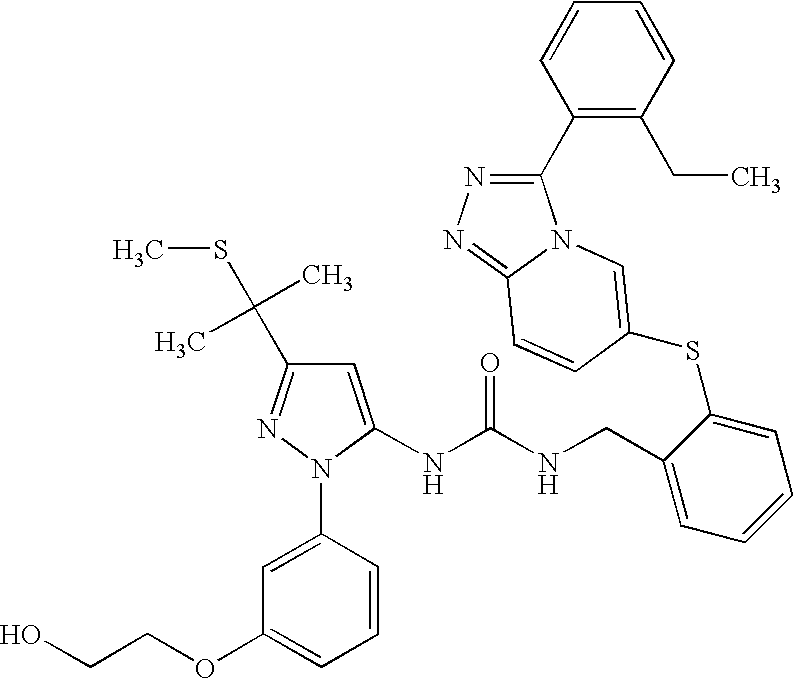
C1=C(NC(NCC2=CC=CC=C2SC2=CN3C(C4=C(CC)C=CC=C4)=NN=C3C=C2)=O)N(C2=CC(OCCO)=CC=C2)N=C1C(C)(SC)C
